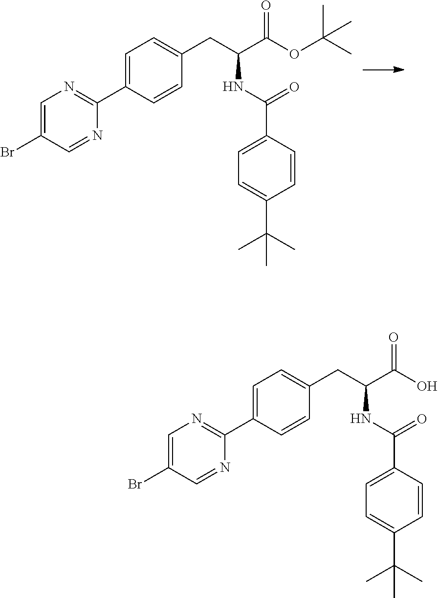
C1=C(Br)C=NC(C2=CC=C(CC(C(OC(C)(C)C)=O)NC(C3=CC=C(C(C)(C)C)C=C3)=O)C=C2)=N1.C1=C(Br)C=NC(C2=CC=C(CC(C(O)=O)NC(C3=CC=C(C(C)(C)C)C=C3)=O)C=C2)=N1
